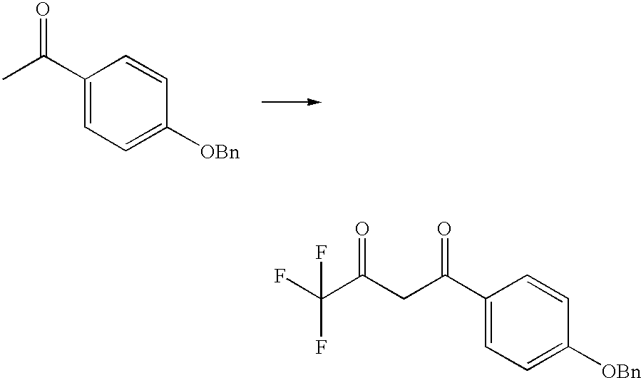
C(C(C1=CC=C([OBn])C=C1)=O)C(C(F)(F)F)=O.CC(C1=CC=C([OBn])C=C1)=O
